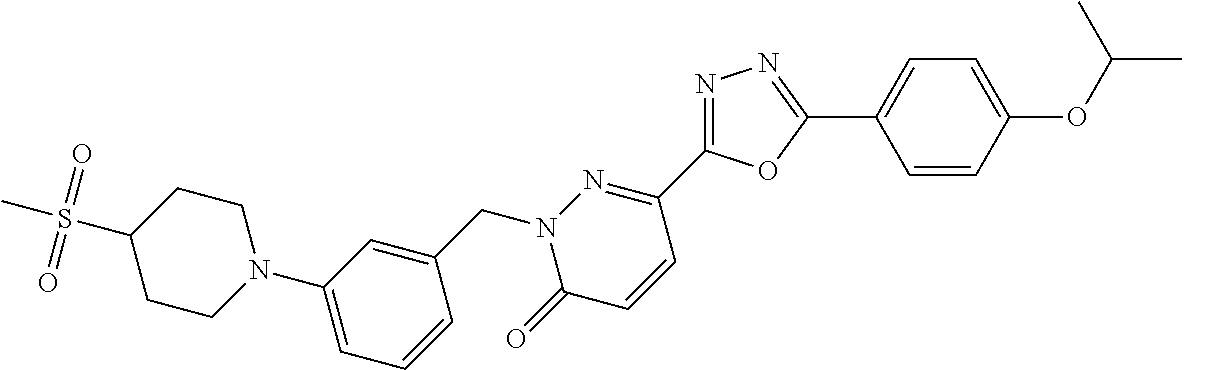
CS(C1CCN(C2=CC=CC(CN3C(=O)C=CC(C4=NN=C(C5=CC=C(OC(C)C)C=C5)O4)=N3)=C2)CC1)(=O)=O
